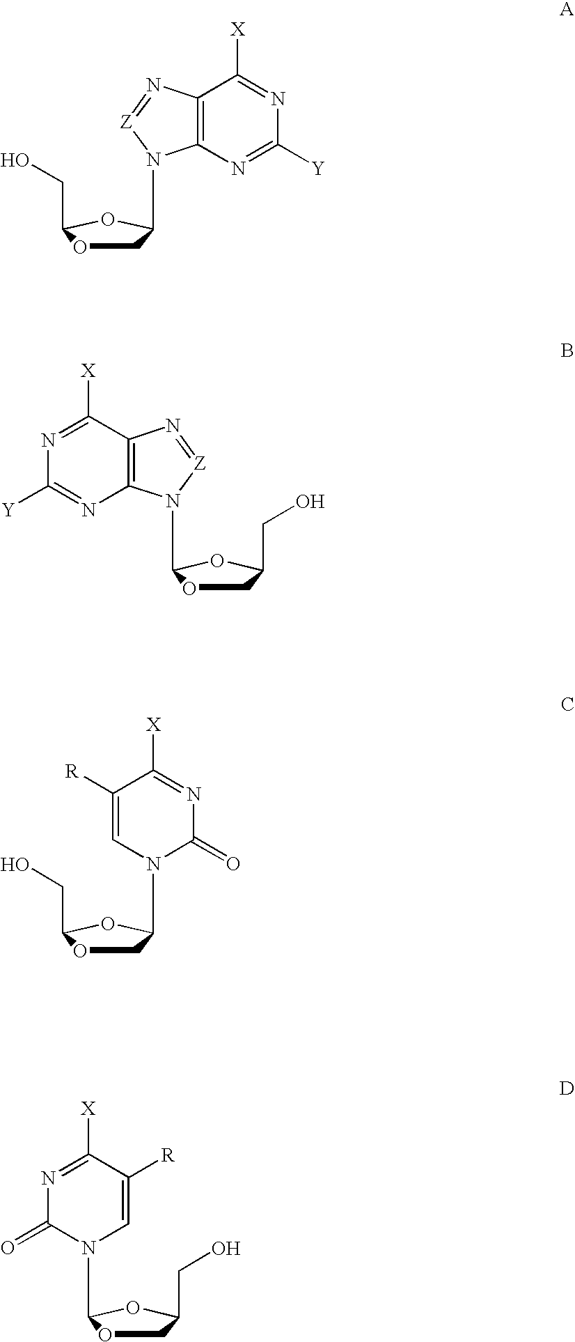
C(O)C1OCC(N2C3=C(C([X])=NC([Y])=N3)N=[Z]2)O1.C(O)C1COC(N2C3=C(C([X])=NC([Y])=N3)N=[Z]2)O1.C(O)C1OCC(N2C=C([R])C([X])=NC2=O)O1.C(O)C1COC(N2C=C([R])C([X])=NC2=O)O1
